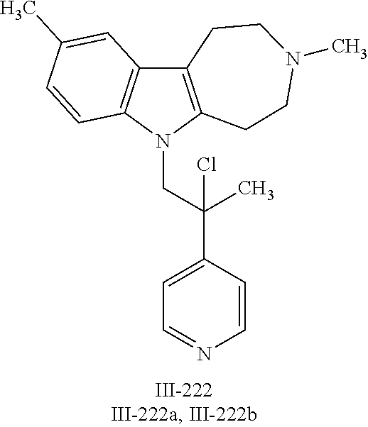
N1(CC(C2=CC=NC=C2)(C)Cl)C2=C(C3=C1C=CC(C)=C3)CCN(C)CC2
